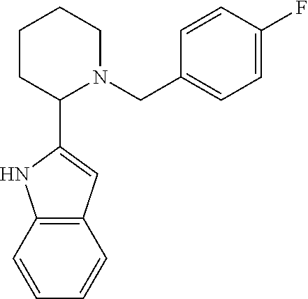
C12=C(C=CC=C1)NC(C1CCCCN1CC1=CC=C(F)C=C1)=C2
